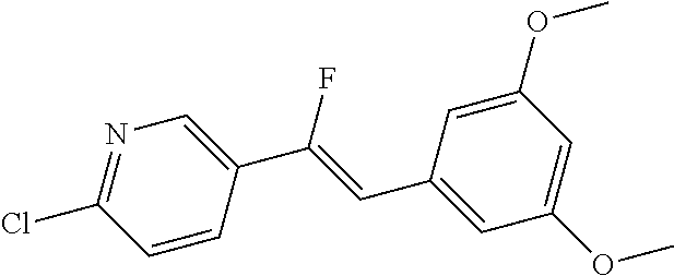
C1(C=C(C2=CN=C(Cl)C=C2)F)=CC(OC)=CC(OC)=C1
